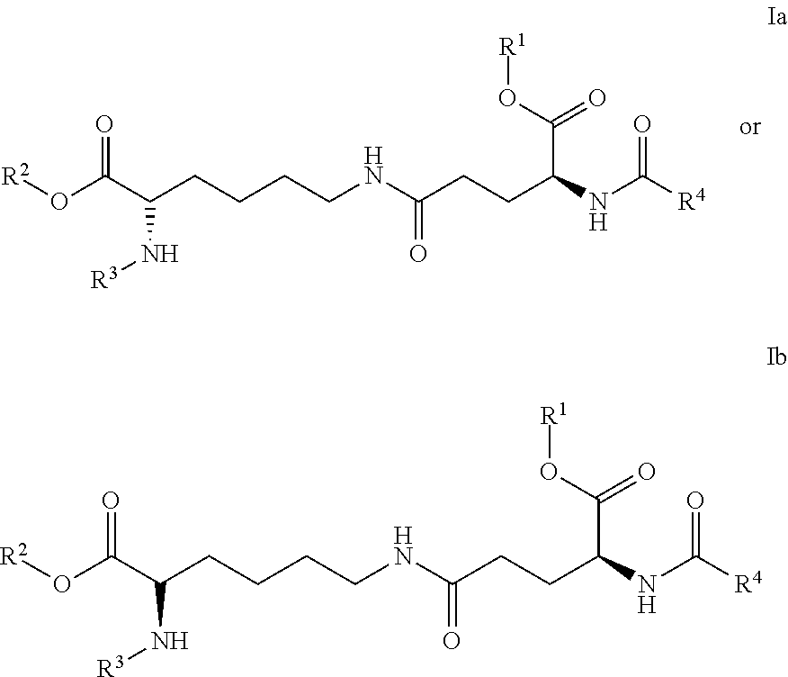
[R2]OC(C(CCCCNC(CCC(NC([R4])=O)C(O[R1])=O)=O)N[R3])=O.[R2]OC(C(CCCCNC(CCC(NC([R4])=O)C(O[R1])=O)=O)N[R3])=O
